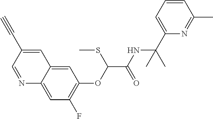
N1=CC(C#C)=CC2=CC(OC(C(NC(C)(C)C3=CC=CC(C)=N3)=O)SC)=C(F)C=C12
